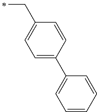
C(C)C1=CC=C(C2=CC=CC=C2)C=C1
